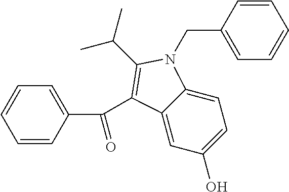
C1=C2C(=CC(O)=C1)C(C(C1=CC=CC=C1)=O)=C(C(C)C)N2CC1=CC=CC=C1
